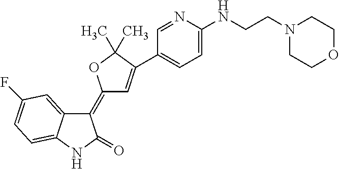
C1(=C2C=C(C3=CC=C(NCCN4CCOCC4)N=C3)C(C)(C)O2)C2=CC(F)=CC=C2NC1=O
